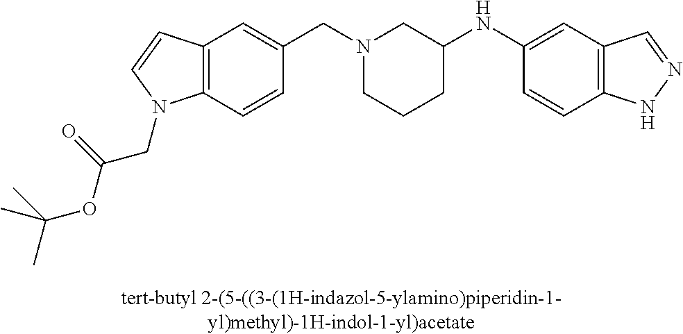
N1(CC2=CC3=C(C=C2)N(CC(=O)OC(C)(C)C)C=C3)CCCC(NC2=CC3=C(C=C2)NN=C3)C1
